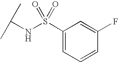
S(NC(C)C)(=O)(=O)C1=CC=CC(F)=C1
